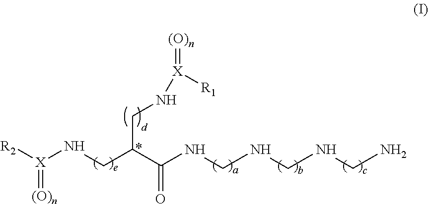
C(C(CN[X](=[(O)n])[R1])CN[X]([R2])=[(O)n])(=O)NCNCNCN
